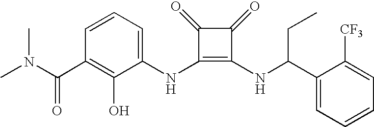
CN(C(C1=C(O)C(NC2=C(NC(C3=CC=CC=C3[CF3])CC)C(=O)C2=O)=CC=C1)=O)C
